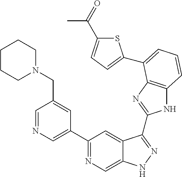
C1=NC=C(C2=NC=C3C(=C2)C(C2=NC4=C(N2)C=CC=C4C2=CC=C(C(=O)C)S2)=NN3)C=C1CN1CCCCC1
